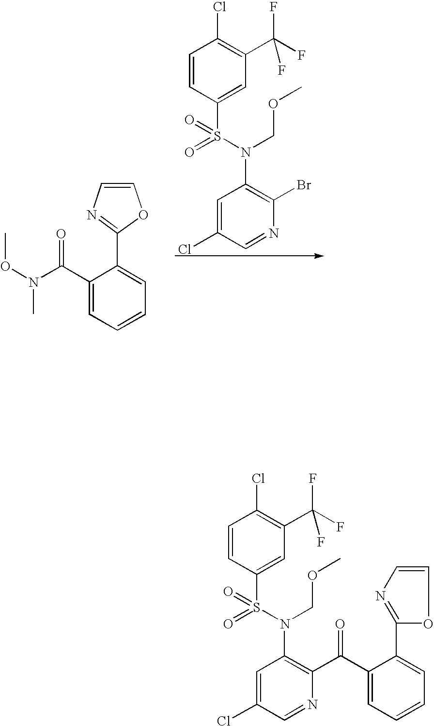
C1=CC(S(N(COC)C2=C(C(C3=CC=CC=C3C3=NC=CO3)=O)N=CC(Cl)=C2)(=O)=O)=CC(C(F)(F)F)=C1Cl.C1(C(N(OC)C)=O)=CC=CC=C1C1=NC=CO1.C1=CC(S(N(COC)C2=C(Br)N=CC(Cl)=C2)(=O)=O)=CC(C(F)(F)F)=C1Cl
